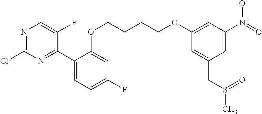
C1(C2=NC(Cl)=NC=C2F)=CC=C(F)C=C1OCCCCOC1=CC([N+](=O)[O-])=CC(CS(C)=O)=C1
